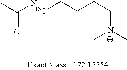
CC(N)=O.C(CCC=[N+](C)C)[13C]
